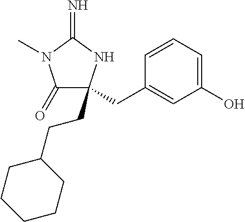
C1(=O)C(CC2=CC(O)=CC=C2)(CCC2CCCCC2)NC(=N)N1C
